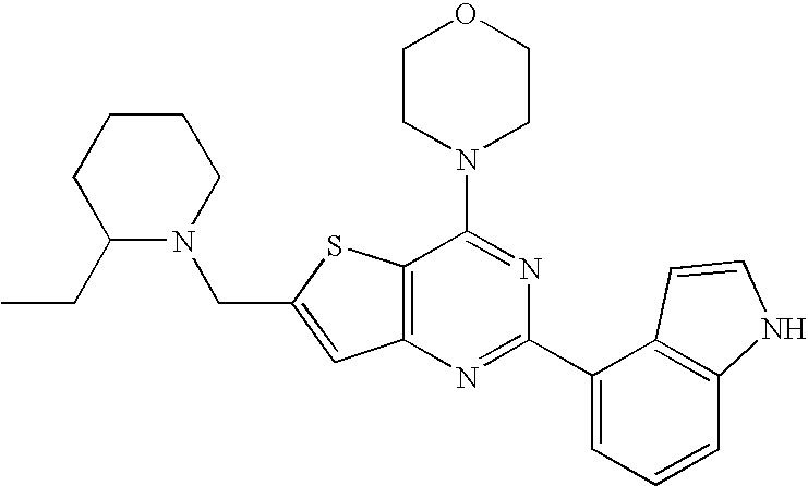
C12=C(N=C(C3=CC=CC4=C3C=CN4)N=C1N1CCOCC1)C=C(CN1CCCCC1CC)S2
